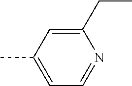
C1(CC)=CC(C)=CC=N1
